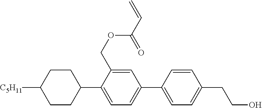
C1CC([C5H11])CCC1C1=CC=C(C2=CC=C(CCO)C=C2)C=C1COC(C=C)=O
